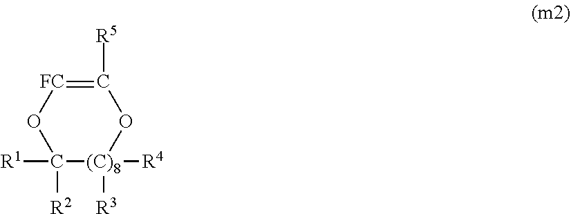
C1([R5])=[FC]OC([R1])([R2])[(C)8]([R4])([R3])O1
